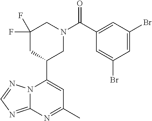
N12C(=NC=N1)N=C(C)C=C2C1CN(C(C2=CC(Br)=CC(Br)=C2)=O)CC(F)(F)C1
